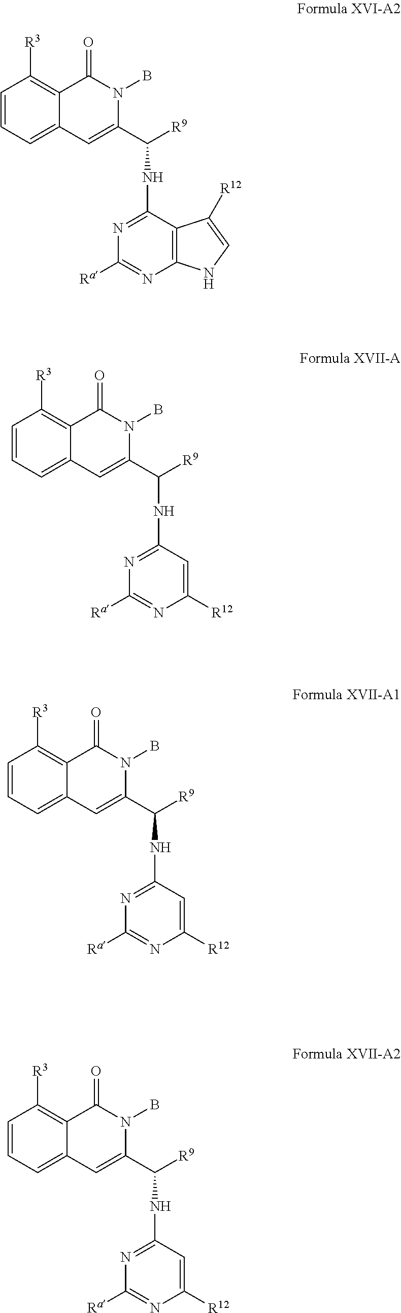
C1=CC=C2C(=C1[R3])C(=O)N(B)C(C([R9])NC1=NC([Ra])=NC3=C1C([R12])=CN3)=C2.C1=CC=C2C(=C1[R3])C(=O)N(B)C(C([R9])NC1=NC([Ra])=NC([R12])=C1)=C2.C1=CC=C2C(=C1[R3])C(=O)N(B)C(C([R9])NC1=NC([Ra])=NC([R12])=C1)=C2.C1=CC=C2C(=C1[R3])C(=O)N(B)C(C([R9])NC1=NC([Ra])=NC([R12])=C1)=C2
